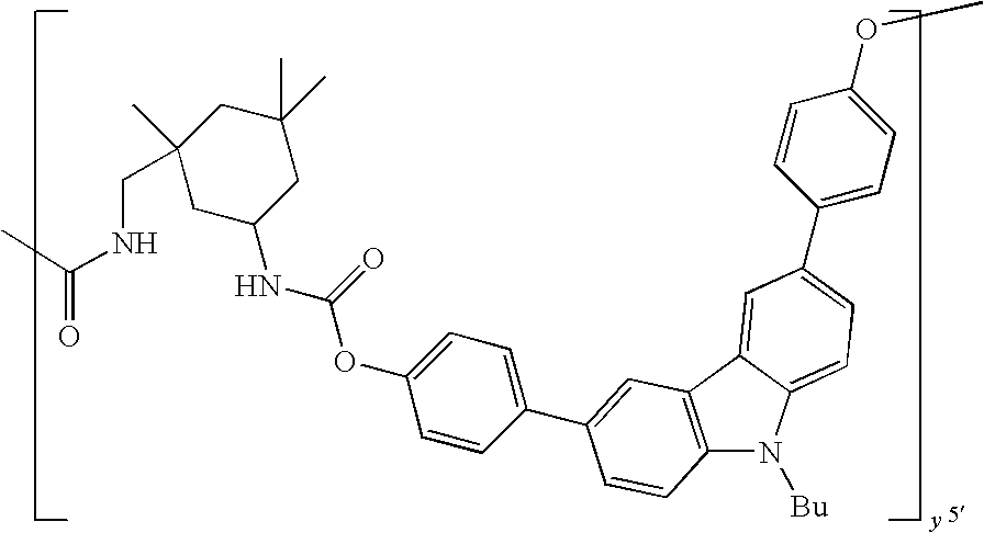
CC(NCC1(C)CC(NC(=O)OC2=CC=C(C3=CC4=C(N([Bu])C5=CC=C(C6=CC=C(OC)C=C6)C=C54)C=C3)C=C2)CC(C)(C)C1)=O
